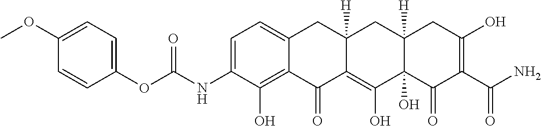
C1=C(NC(OC2=CC=C(OC)C=C2)=O)C(O)=C2C(=C1)CC1([H])C(=C(O)C3(O)C([H])(C1)CC(O)=C(C(N)=O)C3=O)C2=O
